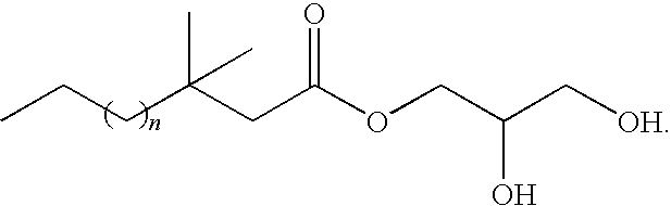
CCCC(CC(OCC(C[OH])O)=O)(C)C
